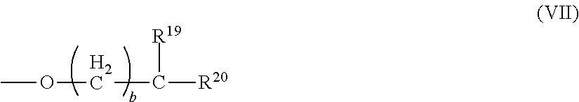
COCC([R19])[R20]
